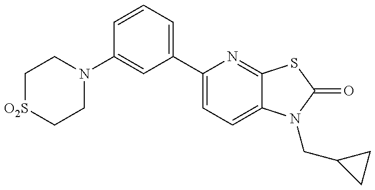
N1(C2=CC(C3=CC=C4C(=N3)SC(=O)N4CC3CC3)=CC=C2)CC[O2S]CC1
